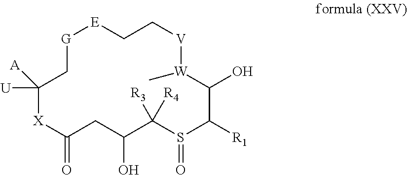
[E]1CC[V][W](C)C(O)C([R1])S(=O)C([R3])([R4])C(O)CC(=O)[X]C([U])([A])C[G]1
